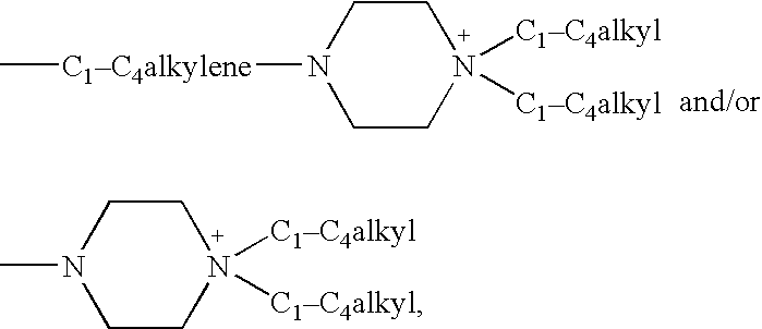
N1(C)CCN([C1C4alkyl])([C1C4alkyl])CC1.C[C1C4alkylene]N1CCN([C1C4alkyl])([C1C4alkyl])CC1
